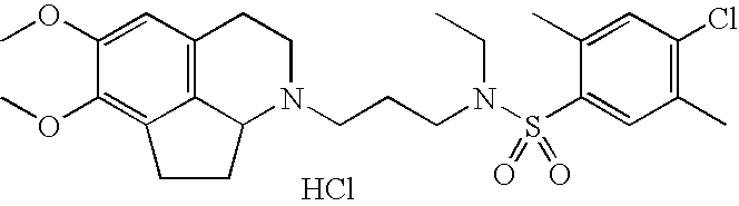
C12=C3C=C(OC)C(OC)=C1CCC2N(CCCN(S(C1=CC(C)=C(Cl)C=C1C)(=O)=O)CC)CC3.Cl
